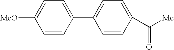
[Me]C(C1=CC=C(C2=CC=C([MeO])C=C2)C=C1)=O
